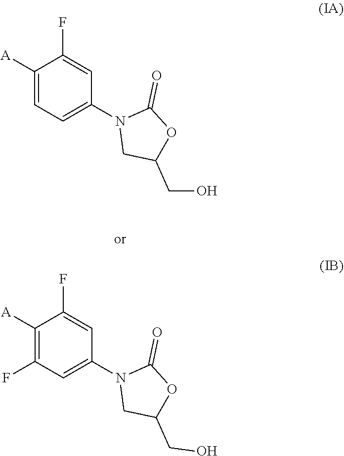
C1(N2CC(CO)OC2=O)=CC=C([A])C(F)=C1.C1(N2CC(CO)OC2=O)=CC(F)=C([A])C(F)=C1
